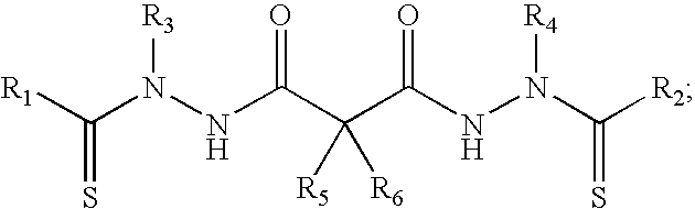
C(N(NC(C(C(NN(C(=S)[R2])[R4])=O)([R5])[R6])=O)[R3])([R1])=S
